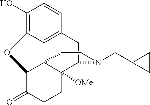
C1(O)=C2C3=C(C=C1)CC1C4([OMe])C3(C(C(=O)CC4)O2)CCN1CC1CC1
